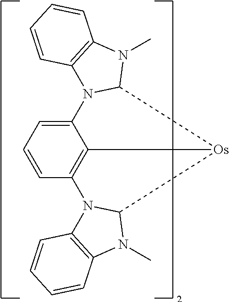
C1=C2C3=C(C=C1)N1C4=C(N(C)C1[Os]3C1N2C2=C(N1C)C=CC=C2)C=CC=C4
